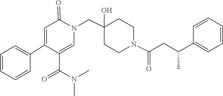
C1(C(=O)N(C)C)=CN(CC2(O)CCN(C(=O)CC(C3=CC=CC=C3)C)CC2)C(=O)C=C1C1=CC=CC=C1
